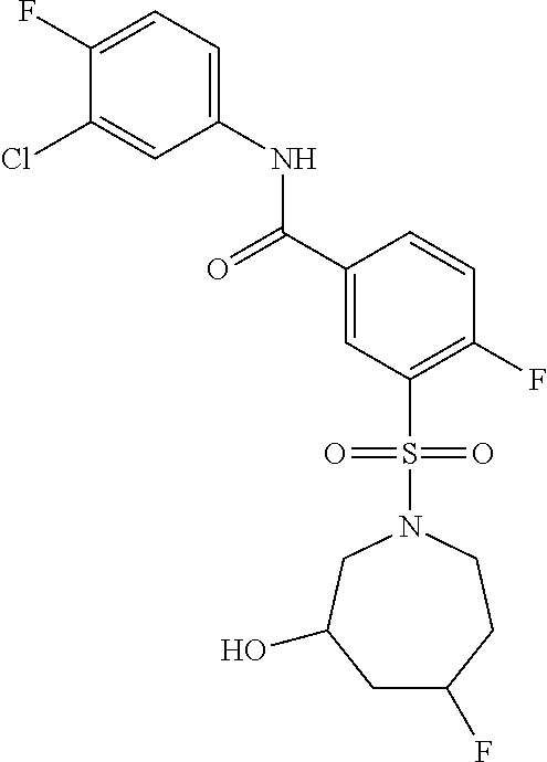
C(C1=CC(S(N2CCC(F)CC(O)C2)(=O)=O)=C(F)C=C1)(=O)NC1=CC=C(F)C(Cl)=C1
